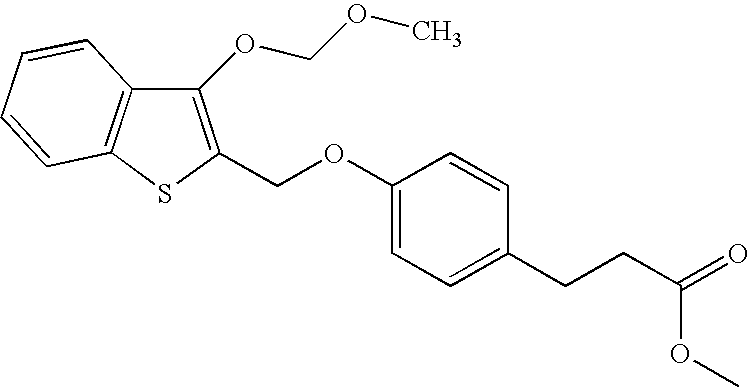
C1(OCOC)=C(COC2=CC=C(CCC(=O)OC)C=C2)SC2=C1C=CC=C2
